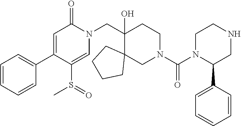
C1=CC=CC(C2=CC(=O)N(CC3(O)C4(CN(C(N5C(C6=CC=CC=C6)CNCC5)=O)CC3)CCCC4)C=C2S(=O)C)=C1
